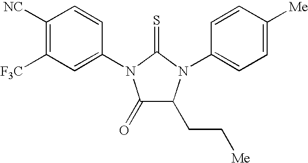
C1([NC])=C([F3C])C=C(N2C(=O)C(CC[Me])N(C3=CC=C([Me])C=C3)C2=S)C=C1
